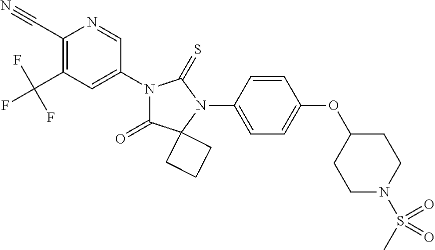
C1(C#N)=C(C(F)(F)F)C=C(N2C(=O)C3(N(C4=CC=C(OC5CCN(S(C)(=O)=O)CC5)C=C4)C2=S)CCC3)C=N1
